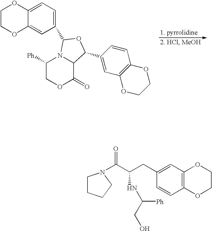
C1COC2=CC(C3N4C([Ph])COC(=O)C4C(C4=CC5=C(C=C4)OCCO5)O3)=CC=C2O1.C1CCCN1C(=O)C(CC1=CC2=C(C=C1)OCCO2)NC(CO)[Ph]
